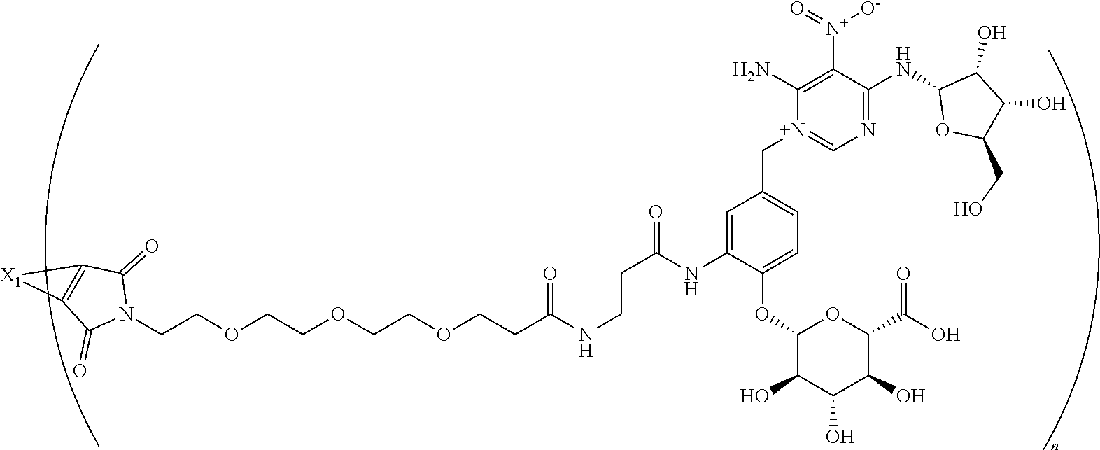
C(COCCOCCOCCC(NCCC(=O)NC1=CC(C[N+]2=CN=C(NC3OC(CO)C(O)C3O)C([N+](=O)[O-])=C2N)=CC=C1OC1C(O)C(O)C(O)C(C(O)=O)O1)=O)N1C(=O)C2=C(C1=O)[X1]2
